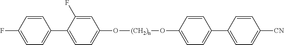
C1=C(F)C(C2=CC=C(F)C=C2)=CC=C1O[(CH2)n]OC1=CC=C(C2=CC=C([CN])C=C2)C=C1
